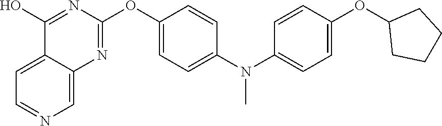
C12=CC=NC=C1N=C(OC1=CC=C(N(C3=CC=C(OC4CCCC4)C=C3)C)C=C1)N=C2O
